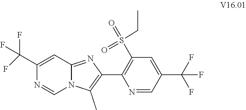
C1(C(F)(F)F)=CC2=NC(C3=C(S(=O)(=O)CC)C=C(C(F)(F)F)C=N3)=C(C)N2C=N1
